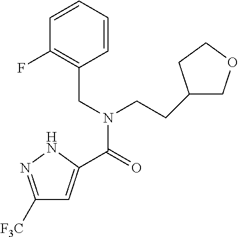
C1([F3C])=NNC(C(=O)N(CC2=C(F)C=CC=C2)CCC2COCC2)=C1
